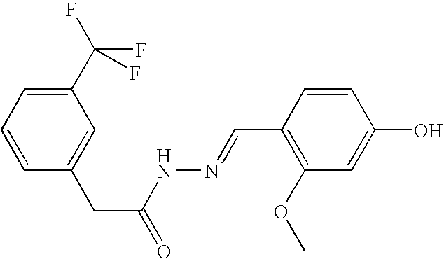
C1(C(F)(F)F)=CC=CC(CC(=O)NN=CC2=C(OC)C=C(O)C=C2)=C1
